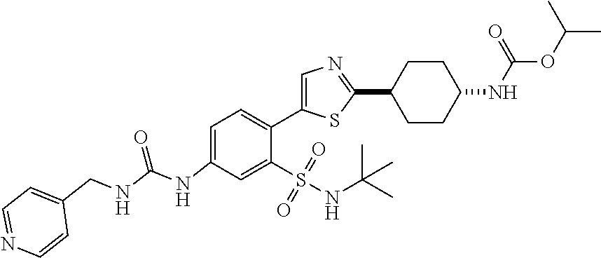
S(=O)(=O)(NC(C)(C)C)C1=CC(NC(NCC2=CC=NC=C2)=O)=CC=C1C1=CN=C(C2CCC(NC(OC(C)C)=O)CC2)S1
